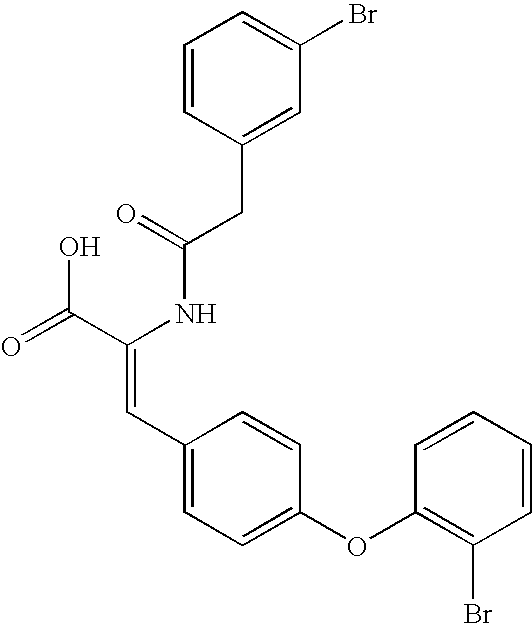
C(=O)(NC(C(=O)O)=CC1=CC=C(OC2=C(Br)C=CC=C2)C=C1)CC1=CC(Br)=CC=C1
